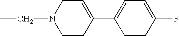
C1(C2=CC=C(F)C=C2)=CCN(CC)CC1
